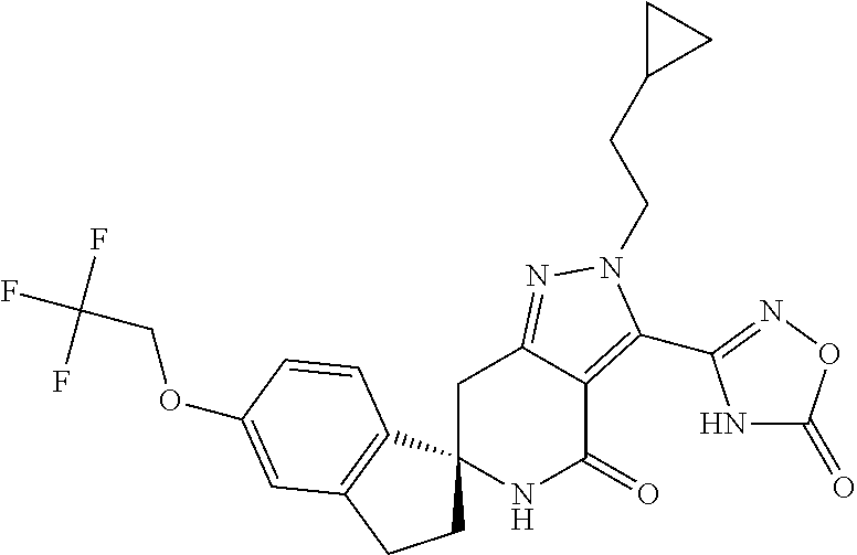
O(C1=CC2=C(C3(CC2)NC(=O)C2=C(C4=NOC(=O)N4)N(CCC4CC4)N=C2C3)C=C1)CC(F)(F)F
